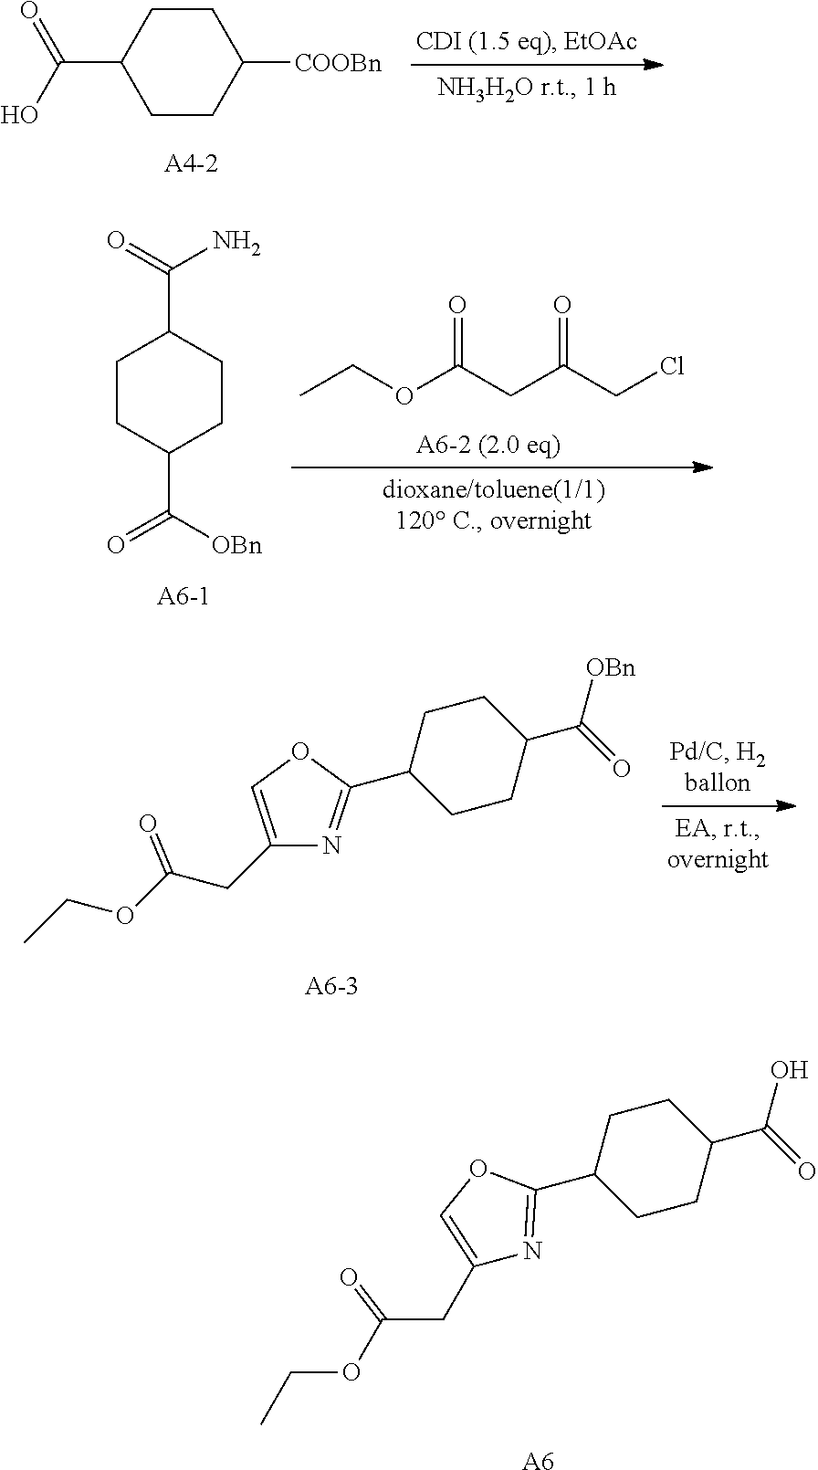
C(C1CCC([COOBn])CC1)(=O)O.O=C(N)C1CCC(C([OBn])=O)CC1.CCOC(CC(CCl)=O)=O.C1CC(C2=NC(CC(OCC)=O)=CO2)CCC1C([OBn])=O.C1CC(C2=NC(CC(OCC)=O)=CO2)CCC1C(O)=O.[A6]
